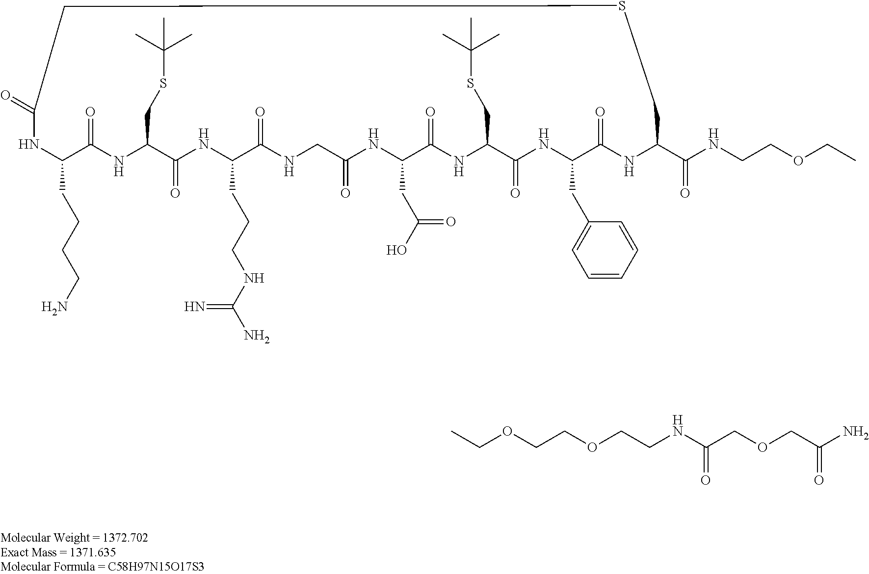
C1(CCCCN)C(=O)NC(CSC(C)(C)C)C(=O)NC(CCCNC(N)=N)C(=O)NCC(=O)NC(CC(O)=O)C(=O)NC(CSC(C)(C)C)C(=O)NC(CC2=CC=CC=C2)C(=O)NC(C(NCCOCC)=O)CSCC(=O)N1.C(OCCNC(COCC(N)=O)=O)COCC
